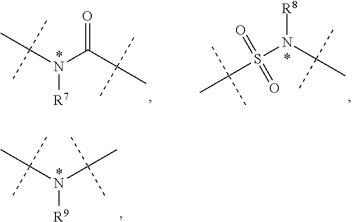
C(N(C(C(C)(C)C)=O)[R7])(C)(C)C.S(N(C(C)(C)C)[R8])(C(C)(C)C)(=O)=O.N([R9])(C(C)(C)C)C(C)(C)C
